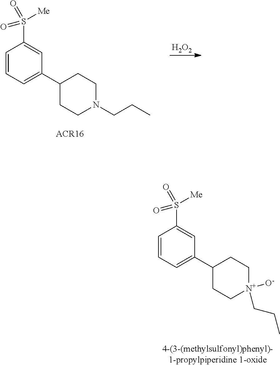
C1=CC=C(C2CC[N+]([O-])(CCC)CC2)C=C1S([Me])(=O)=O.C1=CC=C(C2CCN(CCC)CC2)C=C1S([Me])(=O)=O.[H2O2]
